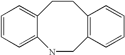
C1=CC=C2C(=C1)CCC1=C(CN2)C=CC=C1
